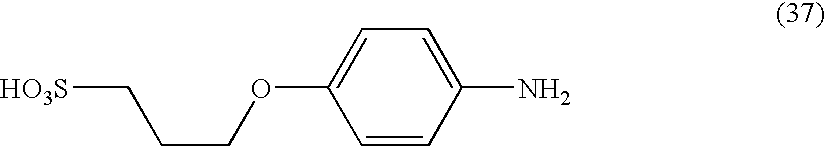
[HO3S]CCCOC1=CC=C(N)C=C1
